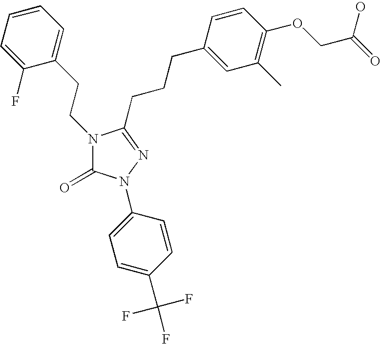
C1=CC=C(F)C(CCN2C(=O)N(C3=CC=C(C(F)(F)F)C=C3)N=C2CCCC2=CC(C)=C(OCC(=O)O)C=C2)=C1
